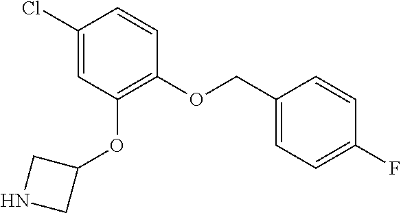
C1(OCC2=CC=C(F)C=C2)=C(OC2CNC2)C=C(Cl)C=C1
